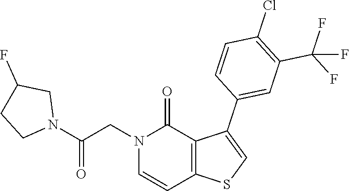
N1(C(CN2C(=O)C3=C(C=C2)SC=C3C2=CC(C(F)(F)F)=C(Cl)C=C2)=O)CC(F)CC1
